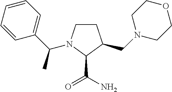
C1CN(C(C2=CC=CC=C2)C)C(C(=O)N)C1CN1CCOCC1
